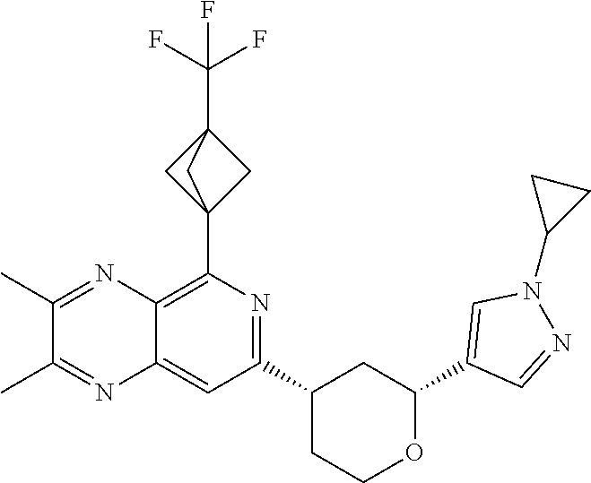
C12(C3=C4C(=CC(C5CCOC(C6=CN(C7CC7)N=C6)C5)=N3)N=C(C)C(C)=N4)CC(C(F)(F)F)(C1)C2
